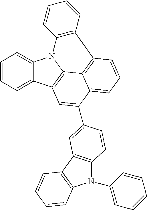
C1=CC=C2C(=C1)N1C3=C2C=C(C2=CC4=C(N(C5=CC=CC=C5)C5=C4C=CC=C5)C=C2)C2=CC=CC(=C32)C2=C1C=CC=C2
